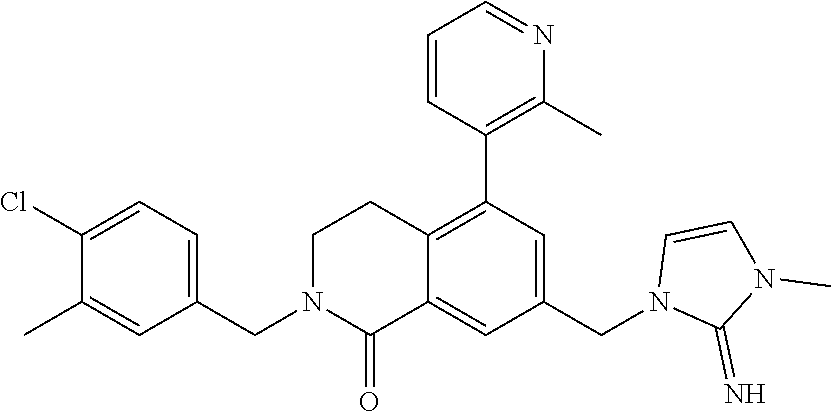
C1(C)=CC(CN2C(=O)C3=CC(CN4C(=N)N(C)C=C4)=CC(C4=C(C)N=CC=C4)=C3CC2)=CC=C1Cl
